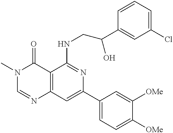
C12=C(C=C(C3=CC=C([OMe])C([OMe])=C3)N=C1NCC(C1=CC(Cl)=CC=C1)O)N=CN(C)C2=O
